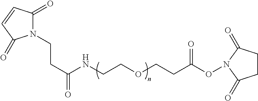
N1(CCC(NCCOCCC(ON2C(=O)CCC2=O)=O)=O)C(=O)C=CC1=O
